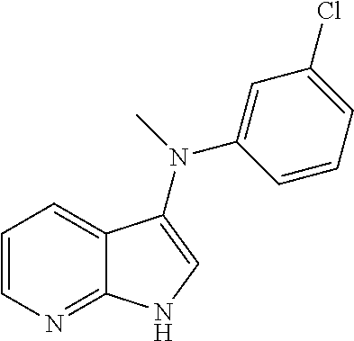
C1=CN=C2C(=C1)C(N(C)C1=CC(Cl)=CC=C1)=CN2
